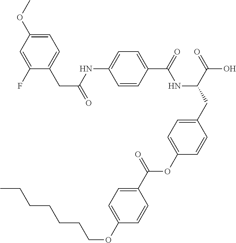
C1=CC(C(=O)NC(CC2=CC=C(OC(C3=CC=C(OCCCCCCC)C=C3)=O)C=C2)C(=O)O)=CC=C1NC(CC1=CC=C(OC)C=C1F)=O
